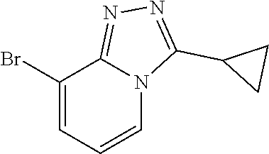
C1(Br)=CC=CN2C1=NN=C2C1CC1
